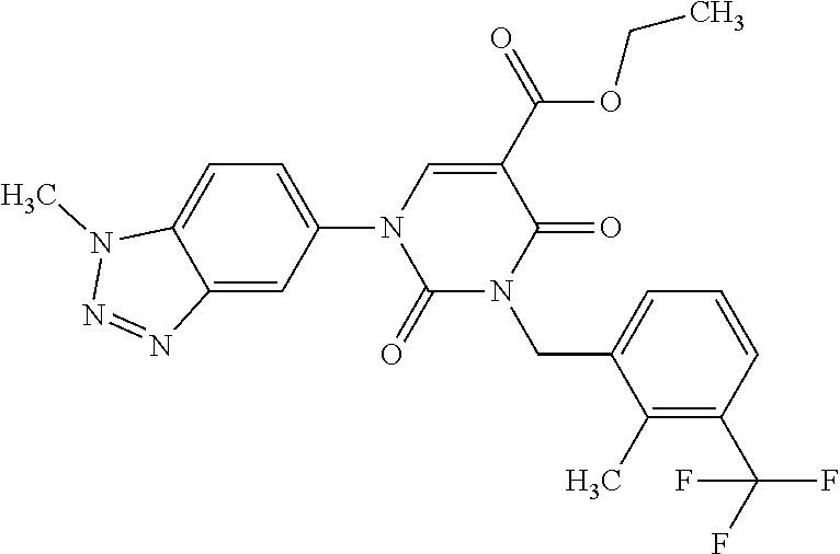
C12=CC(N3C(=O)N(CC4=CC=CC(C(F)(F)F)=C4C)C(=O)C(C(=O)OCC)=C3)=CC=C1N(C)N=N2
